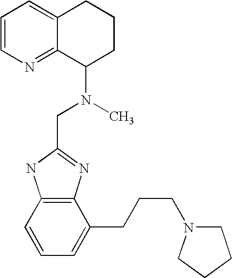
C1=CN=C2C(=C1)CCCC2N(C)CC1=NC2=C(N1)C=CC=C2CCCN1CCCC1
